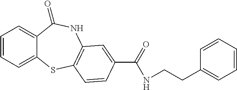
C1=CC=C2C(=C1)C(=O)NC1=C(S2)C=CC(C(=O)NCCC2=CC=CC=C2)=C1
